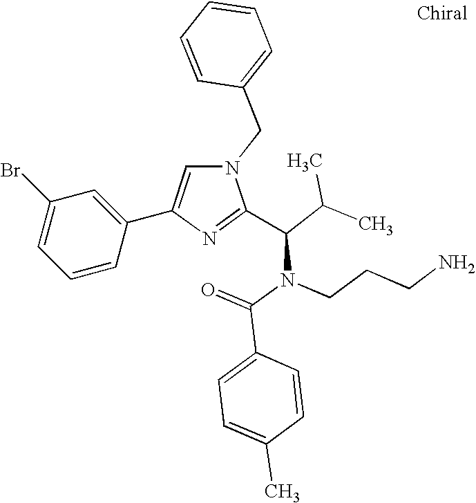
N1(CC2=CC=CC=C2)C=C(C2=CC(Br)=CC=C2)N=C1C(C(C)C)N(C(=O)C1=CC=C(C)C=C1)CCCN
